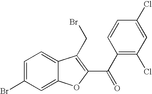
C1=C(Br)C=C2C(=C1)C(CBr)=C(C(C1=C(Cl)C=C(Cl)C=C1)=O)O2
